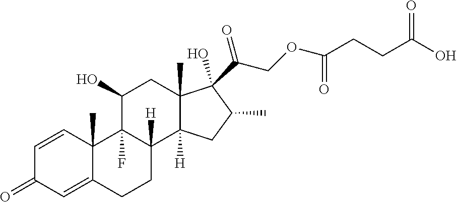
C1=CC2(C)C(=CC1=O)CCC1([H])C2(F)C(O)CC2(C)C1([H])CC(C)C2(C(COC(CCC(O)=O)=O)=O)O
